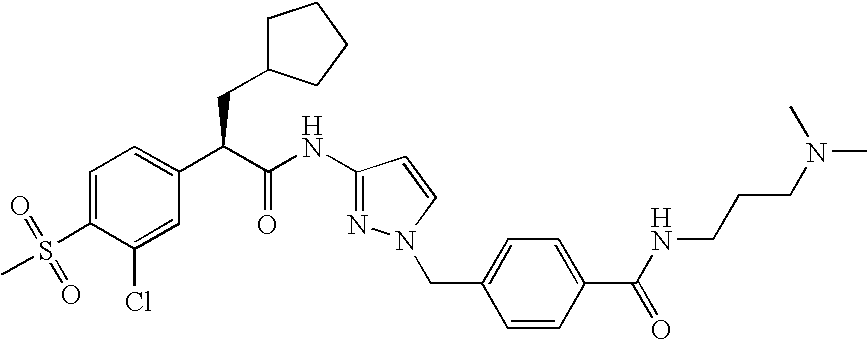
C1=C(S(=O)(C)=O)C(Cl)=CC(C(C(NC2=NN(CC3=CC=C(C(NCCCN(C)C)=O)C=C3)C=C2)=O)CC2CCCC2)=C1
